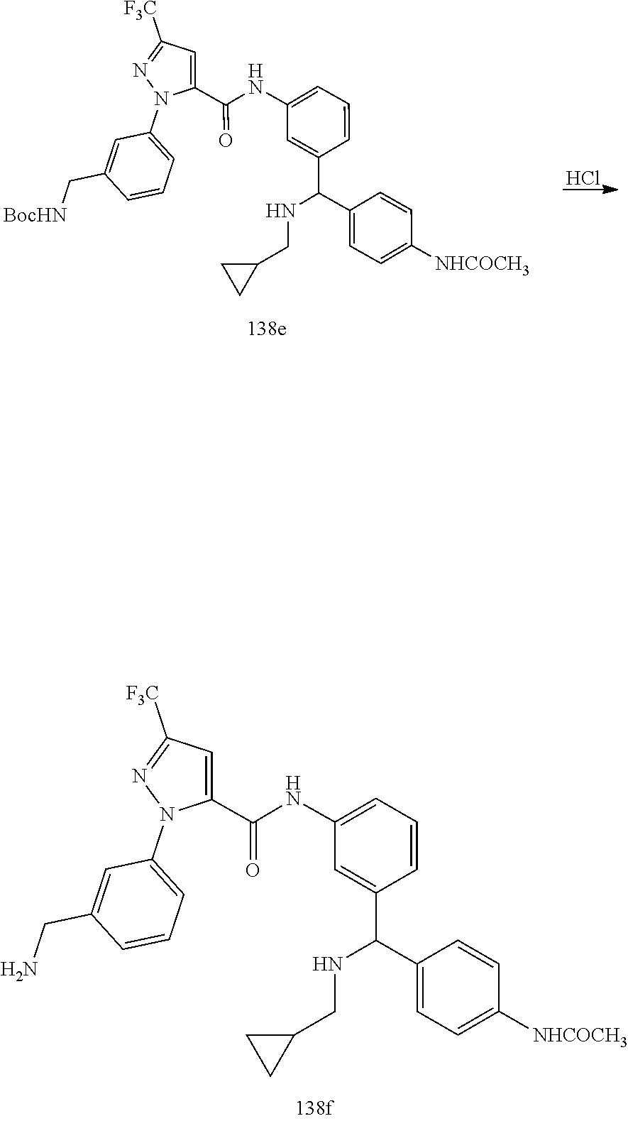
C1=C(C(NC2=CC=CC(C(C3=CC=C([NHCOCH3])C=C3)NCC3CC3)=C2)=O)N(C2=CC=CC(CN)=C2)N=C1[F3C].Cl.C1=C(C(NC2=CC=CC(C(C3=CC=C([NHCOCH3])C=C3)NCC3CC3)=C2)=O)N(C2=CC=CC(C[BocHN])=C2)N=C1[F3C]
